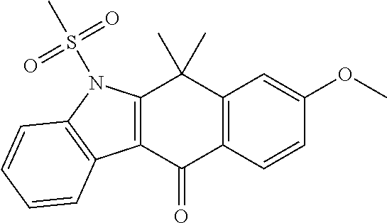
C12=C(C=CC(OC)=C1)C(=O)C1=C(C2(C)C)N(S(C)(=O)=O)C2=C1C=CC=C2
